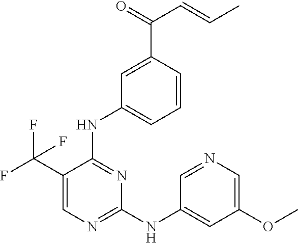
C1=C(C(F)(F)F)C(NC2=CC=CC(C(=O)C=CC)=C2)=NC(NC2=CC(OC)=CN=C2)=N1
